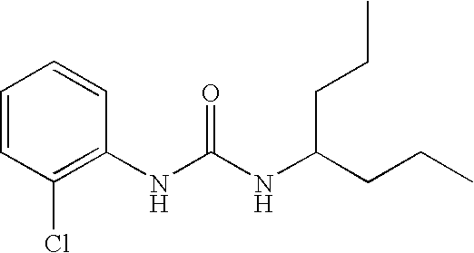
C1(Cl)=C(NC(NC(CCC)CCC)=O)C=CC=C1
